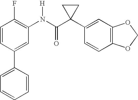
C1=CC(C2=CC=CC=C2)=CC(N(C(C2(C3=CC4=C(C=C3)OCO4)CC2)=O)[H])=C1F
